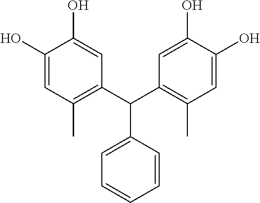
C1(O)=CC(C)=C(C(C2=C(C)C=C(O)C(O)=C2)C2=CC=CC=C2)C=C1O
